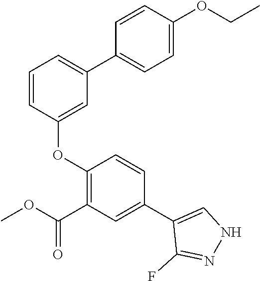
C1=CC(OC2=C(C(OC)=O)C=C(C3=CNN=C3F)C=C2)=CC(C2=CC=C(OCC)C=C2)=C1
